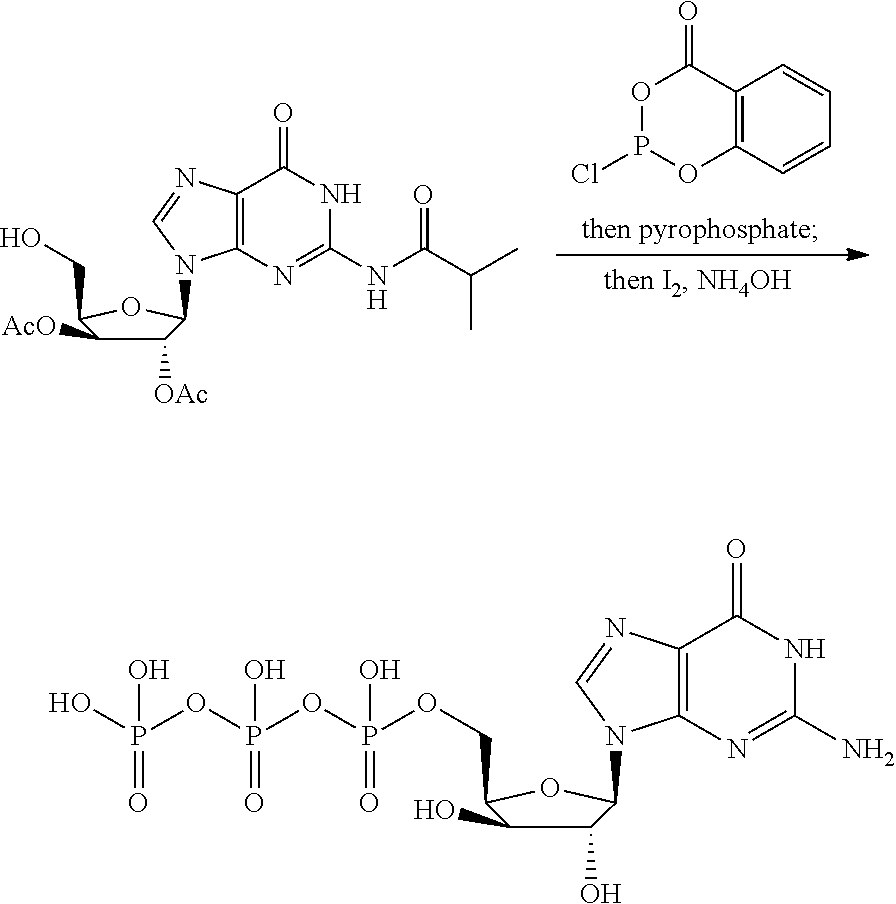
C12=C(C=CC=C1)OP(Cl)OC2=O.C12=C(N=C(NC(C(C)C)=O)NC1=O)N(C1C([OAc])C([AcO])C(CO)O1)C=N2.C12=C(N=C(N)NC1=O)N(C1C(O)C(O)C(COP(=O)(OP(=O)(OP(=O)(O)O)O)O)O1)C=N2
